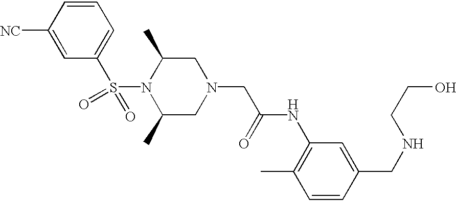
C1=CC([NC])=CC(S(N2C(C)CN(CC(=O)NC3=C(C)C=CC(CNCCO)=C3)CC2C)(=O)=O)=C1
